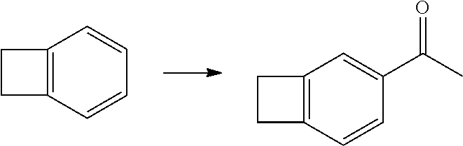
C1=CC=CC2=C1CC2.C1=C(C(=O)C)C=CC2=C1CC2
